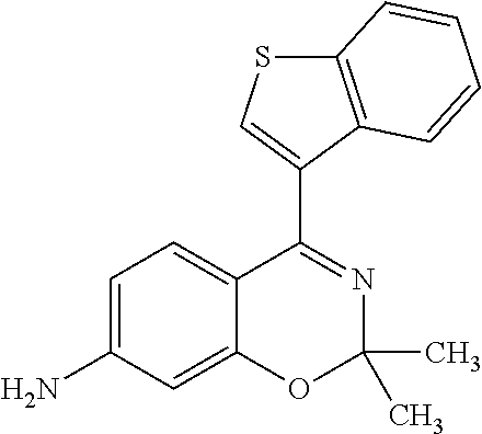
C1(C2=NC(C)(C)OC3=CC(N)=CC=C23)=CSC2=C1C=CC=C2
